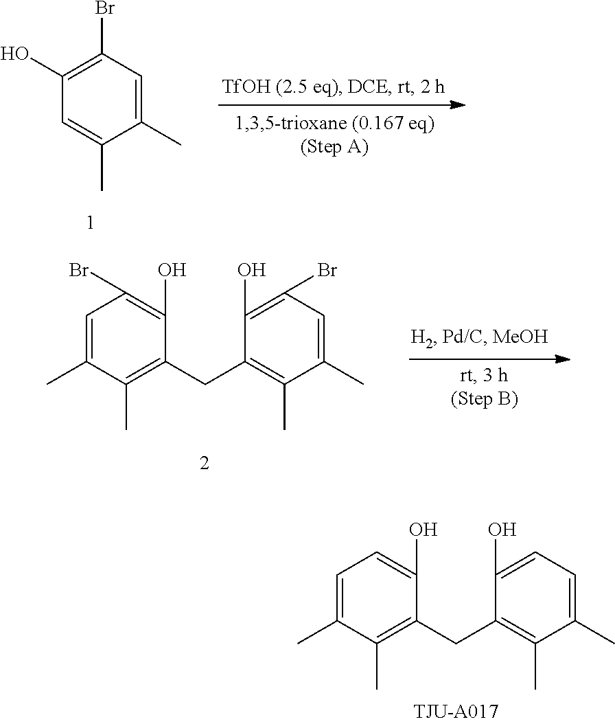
C1=C(C)C(C)=C(CC2=C(C)C(C)=CC=C2O)C(O)=C1.C1(O)=C(Br)C=C(C)C(C)=C1.C1=C(C)C(C)=C(CC2=C(C)C(C)=CC(Br)=C2O)C(O)=C1Br
